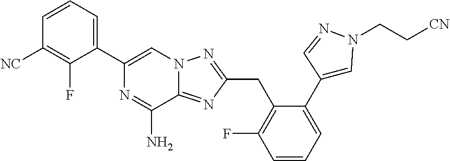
C1=CC([NC])=C(F)C(C2=CN3C(=NC(CC4=C(F)C=CC=C4C4=CN(CC[CN])N=C4)=N3)C(N)=N2)=C1
